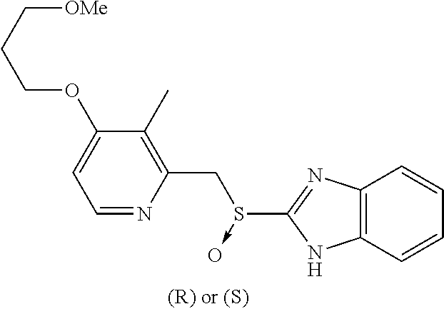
C1(OCCC[OMe])=CC=NC(CS(->O)C2=NC3=C(N2)C=CC=C3)=C1C
